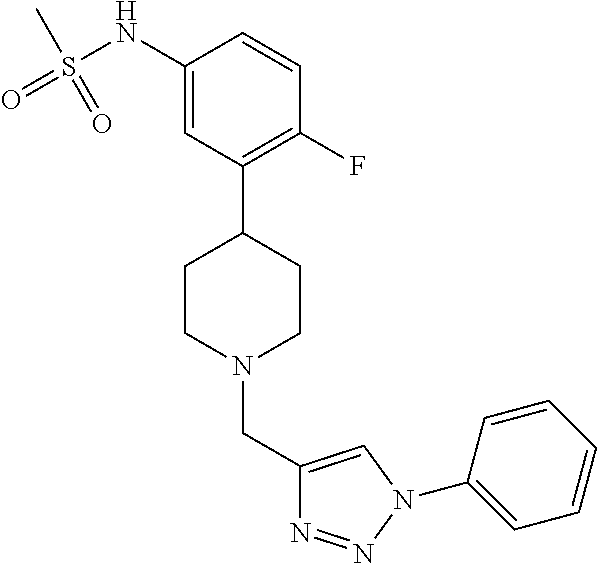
C1(NS(=O)(C)=O)=CC(C2CCN(CC3=CN(C4=CC=CC=C4)N=N3)CC2)=C(F)C=C1
